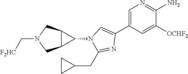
C1=C(C2=CN(C3C4C3CN(C[F2HC])C4)C(CC3CC3)=N2)C=C([OCHF2])C(N)=N1
